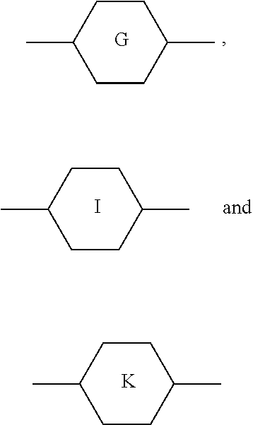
[K].CC1CCC(C)CC1.[G].CC1CCC(C)CC1.I.CC1CCC(C)CC1
